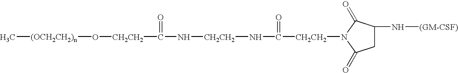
C1C(N[(GM-CSF)])C(=O)N([CH2CH2]C(N[CH2CH2]NC(=O)[CH2CH2]O[(OCH2CH2)n]C)=O)C1=O
